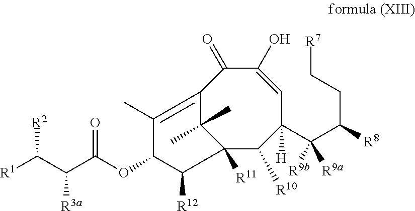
C12([R11])C([R10])C(C(C(CC[R7])[R8])([R9a])[R9b])([H])C=C(O)C(=O)C(=C(C)C(OC(C([R3a])C([R1])[R2])=O)C1[R12])C2(C)C
